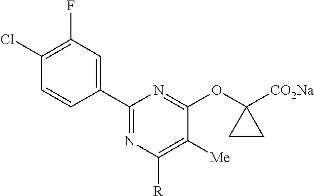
C1(C2=CC(F)=C(Cl)C=C2)=NC([R])=C([Me])C(OC2([CO2Na])CC2)=N1
